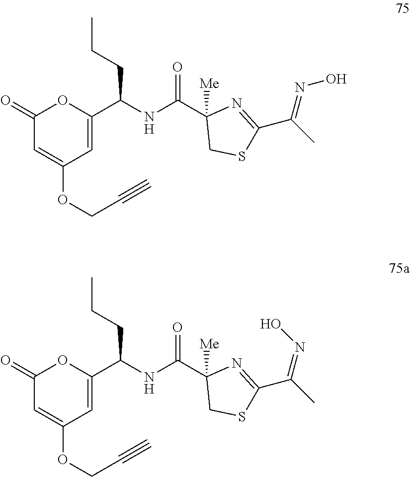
C1(=O)C=C(OCC#C)C=C(C(NC(C2([Me])CSC(C(C)=NO)=N2)=O)CCC)O1.C1(=O)C=C(OCC#C)C=C(C(NC(C2([Me])CSC(C(C)=NO)=N2)=O)CCC)O1
